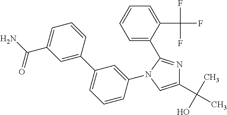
C1(C(C)(O)C)=CN(C2=CC(C3=CC(C(N)=O)=CC=C3)=CC=C2)C(C2=CC=CC=C2C(F)(F)F)=N1
